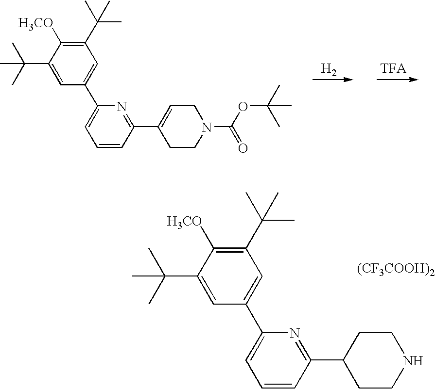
C(C1=CC(C2=CC=CC(C3=CCN(C(OC(C)(C)C)=O)CC3)=N2)=CC(C(C)(C)C)=C1[H3CO])(C)(C)C.[H2].[TFA].[(CF3COOH)2].C(C1=CC(C2=CC=CC(C3CCNCC3)=N2)=CC(C(C)(C)C)=C1[H3CO])(C)(C)C
